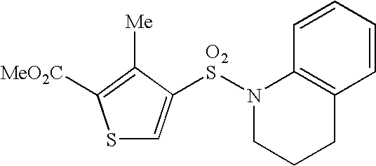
S1C=C([O2S]N2CCCC3=C2C=CC=C3)C([Me])=C1[MeO2C]
